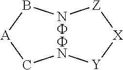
N1C[A]BN[Z][X][Y]1.F.F
